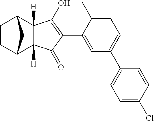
C1=C(C2=C(O)C3([H])C([H])(C2=O)C2CCC3C2)C(C)=CC=C1C1=CC=C(Cl)C=C1
